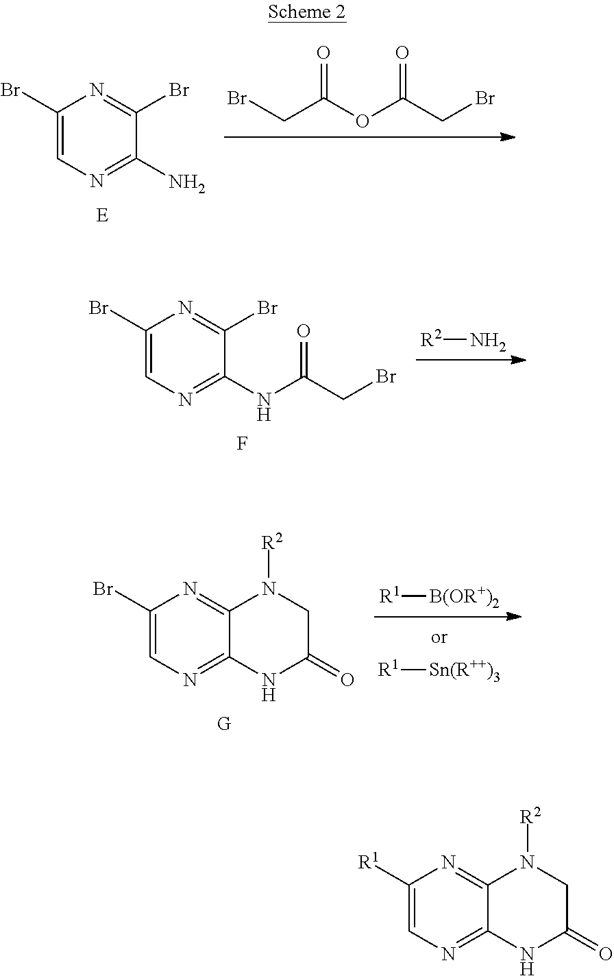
C(C(OC(CBr)=O)=O)Br.C1(Br)=CN=C(N)C(Br)=N1.[E].[R2]N.F.C1(Br)=CN=C(NC(CBr)=O)C(Br)=N1.[R1][B(OR+)2].[R1][Sn(R++)3].C1(Br)=CN=C2C(=N1)N([R2])CC(=O)N2.C1([R1])=CN=C2C(=N1)N([R2])CC(=O)N2
